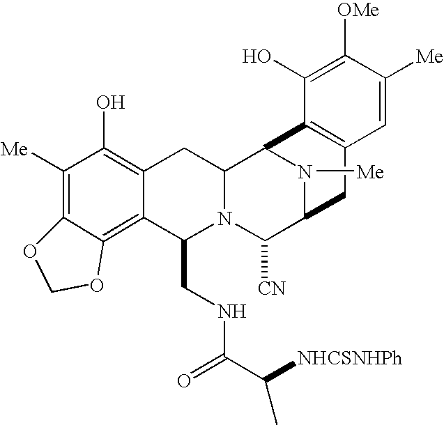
C1([Me])=C2C(=C3C(=C1O)CC1N(C3CNC(=O)C([NHCSNHPh])C)C([CN])C3N([Me])C1C1=C(C3)C=C([Me])C([OMe])=C1O)OCO2
